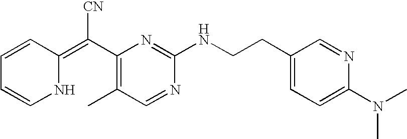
C1=CC(=C(C2=C(C)C=NC(NCCC3=CC=C(N(C)C)N=C3)=N2)[CN])NC=C1
